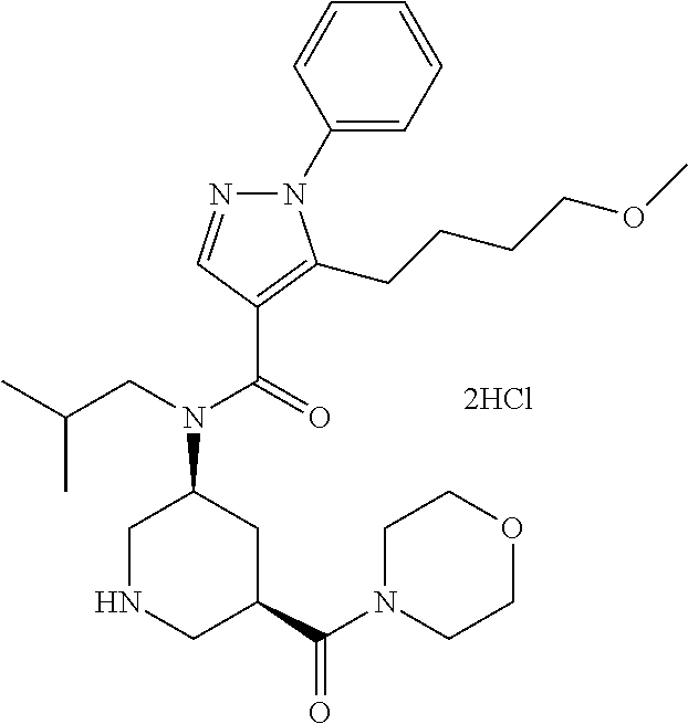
C1(N2N=CC(C(=O)N(CC(C)C)C3CNCC(C(N4CCOCC4)=O)C3)=C2CCCCOC)=CC=CC=C1
